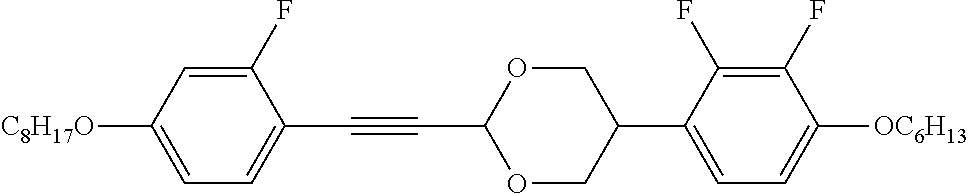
C1(F)=CC([C8H17O])=CC=C1C#CC1OCC(C2=CC=C([OC6H13])C(F)=C2F)CO1
